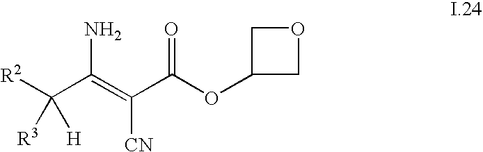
C1OCC1OC(C(=C(C([R2])([H])[R3])N)[CN])=O
